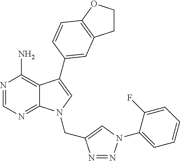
N1=CN=C2C(=C1N)C(C1=CC3=C(OCC3)C=C1)=CN2CC1=CN(C2=CC=CC=C2F)N=N1
